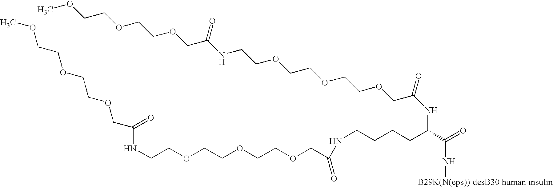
COCCOCCOCC(NCCOCCOCCOCC(NC(CCCCNC(COCCOCCOCCNC(=O)COCCOCCOC)=O)C(=O)N[B29K(N(eps))-desB30 human insulin])=O)=O
